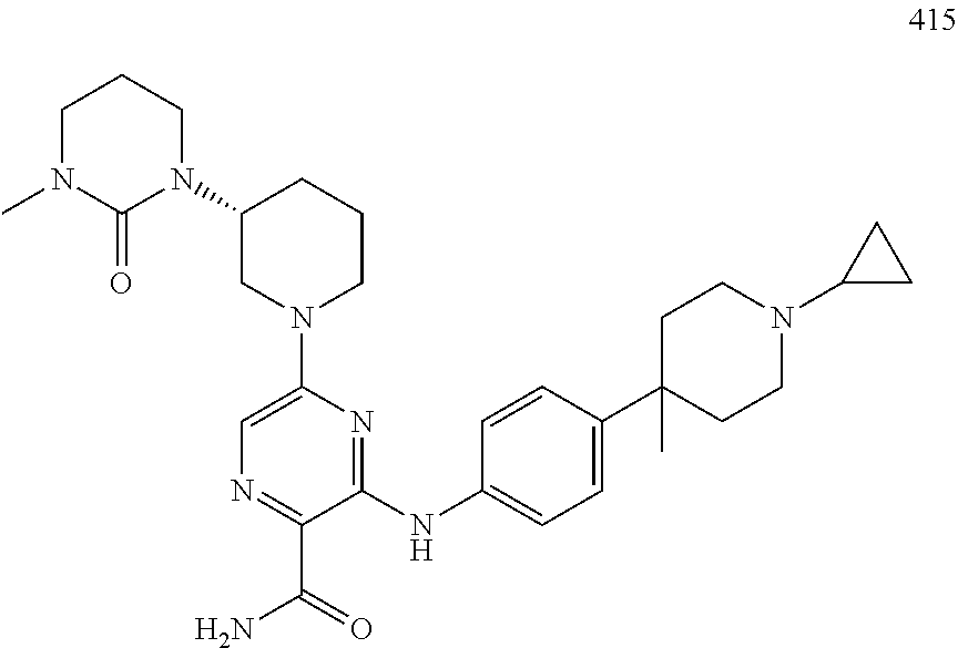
C1(NC2=CC=C(C3(C)CCN(C4CC4)CC3)C=C2)=NC(N2CCCC(N3C(=O)N(C)CCC3)C2)=CN=C1C(=O)N
